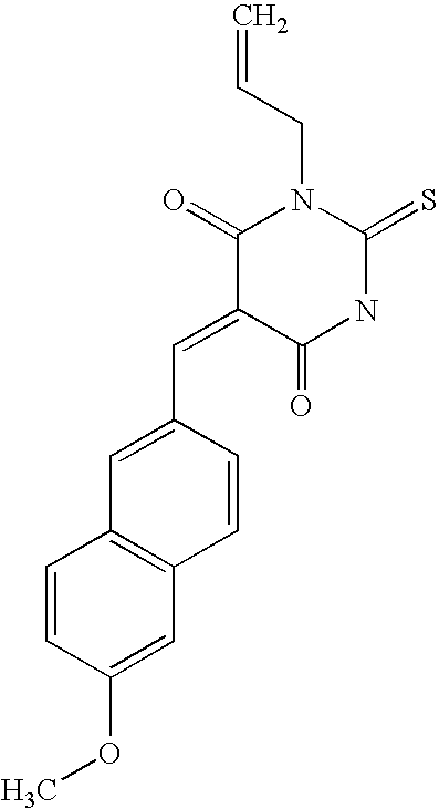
C=CCN1C(=O)C(=CC2=CC3=C(C=C2)C=C(OC)C=C3)C(=O)NC1=S
